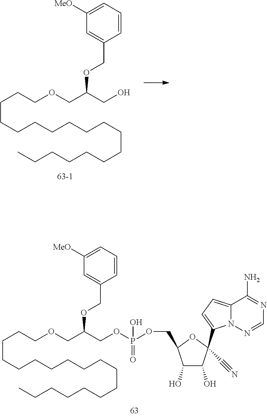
C(C1(C2=CC=C3N2N=CN=C3N)C(O)C(O)C(COP(OCC(COCCCCCCCCCCCCCCCCCC)OCC2=CC([MeO])=CC=C2)(=O)O)O1)#N.C(CCCCCCCCCCCCC)CCCCOCC(CO)OCC1=CC([MeO])=CC=C1
